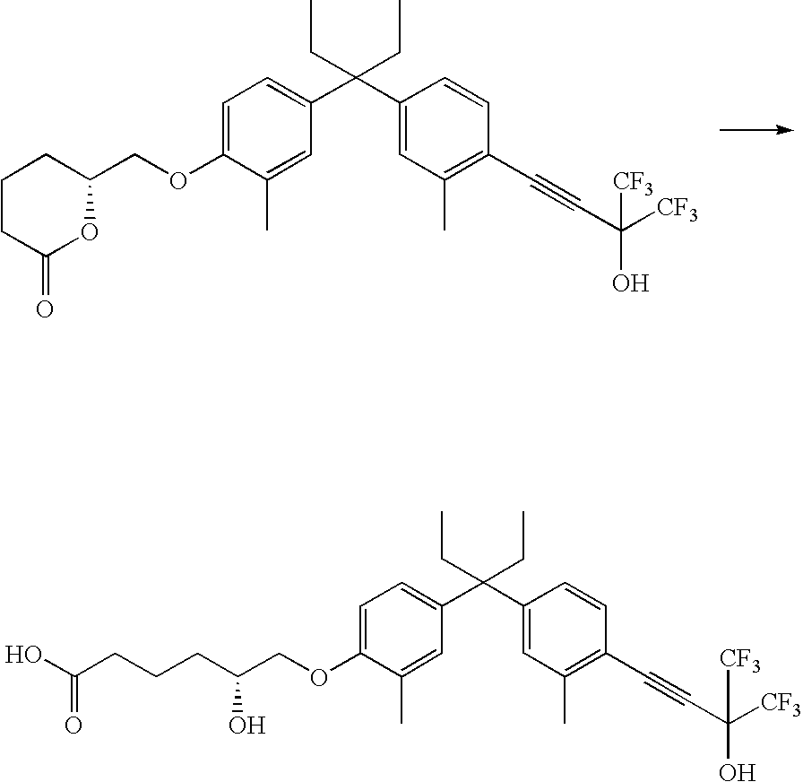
C1=C(OCC2OC(=O)CCC2)C(C)=CC(C(C2=CC(C)=C(C#CC([CF3])(O)[CF3])C=C2)(CC)CC)=C1.C1=C(OCC(O)CCCC(O)=O)C(C)=CC(C(C2=CC(C)=C(C#CC([CF3])(O)[CF3])C=C2)(CC)CC)=C1
